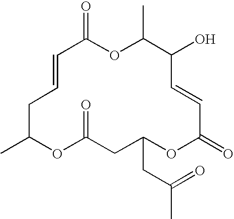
C1C(C)OC(=O)CC(CC(C)=O)OC(=O)C=CC(O)C(C)OC(=O)C=C1
